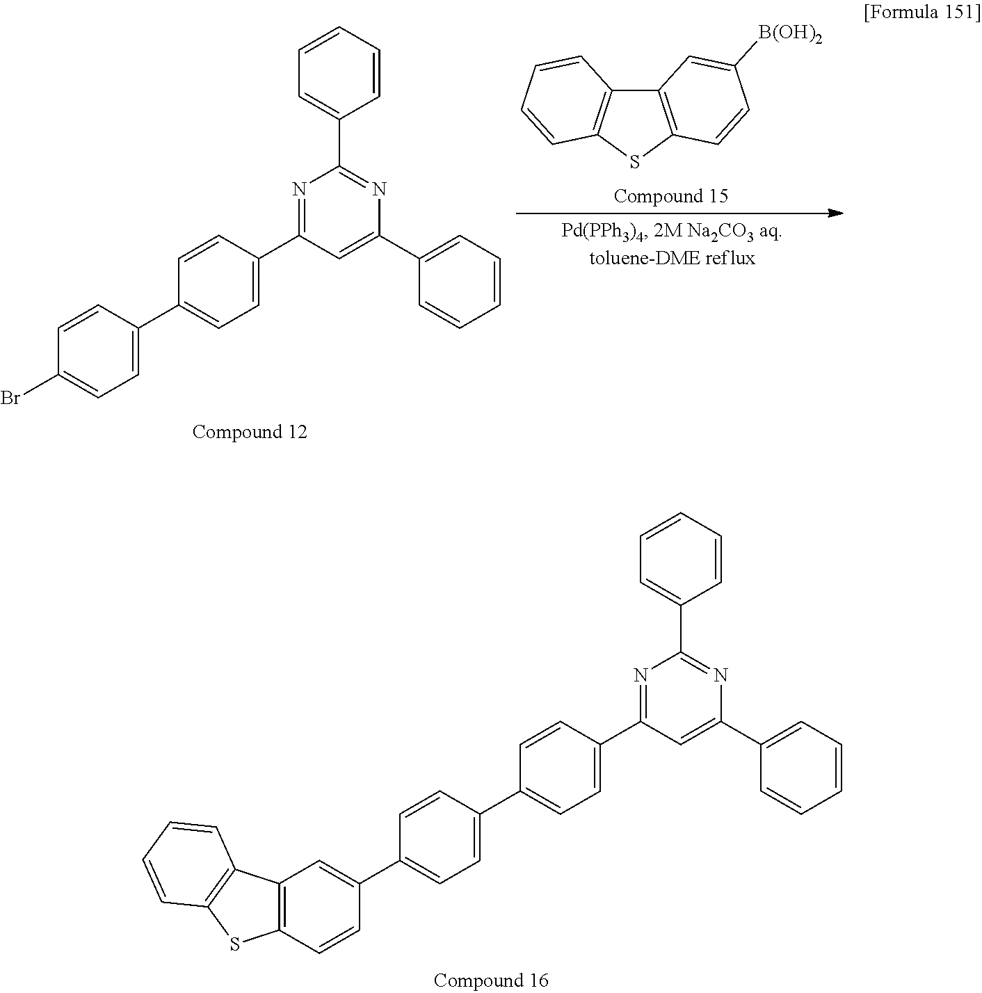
C1=CC=CC(C2=NC(C3=CC=CC=C3)=CC(C3=CC=C(C4=CC=C(C5=CC6=C(C=C5)SC5=C6C=CC=C5)C=C4)C=C3)=N2)=C1.C1=CC=CC(C2=NC(C3=CC=CC=C3)=CC(C3=CC=C(C4=CC=C(Br)C=C4)C=C3)=N2)=C1.C12=C(SC3=C1C=CC=C3)C=CC([B(OH)2])=C2
